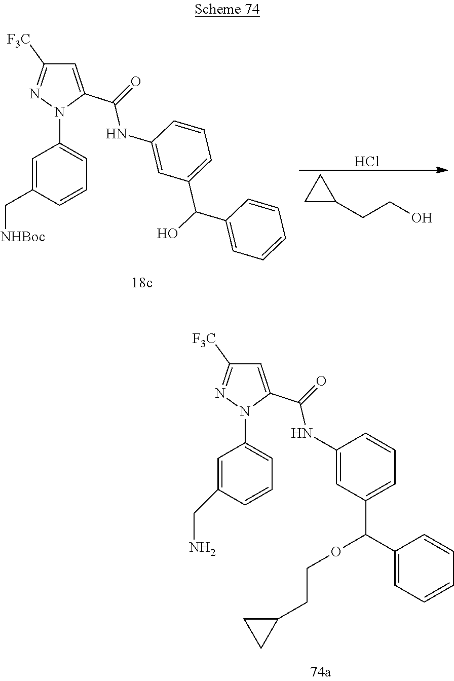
C1=C(C(=O)NC2=CC(C(C3=CC=CC=C3)O)=CC=C2)N(C2=CC=CC(C[NHBoc])=C2)N=C1[F3C].C1(CCO)CC1.Cl.C1=C(C(=O)NC2=CC(C(C3=CC=CC=C3)OCCC3CC3)=CC=C2)N(C2=CC=CC(CN)=C2)N=C1[F3C]
